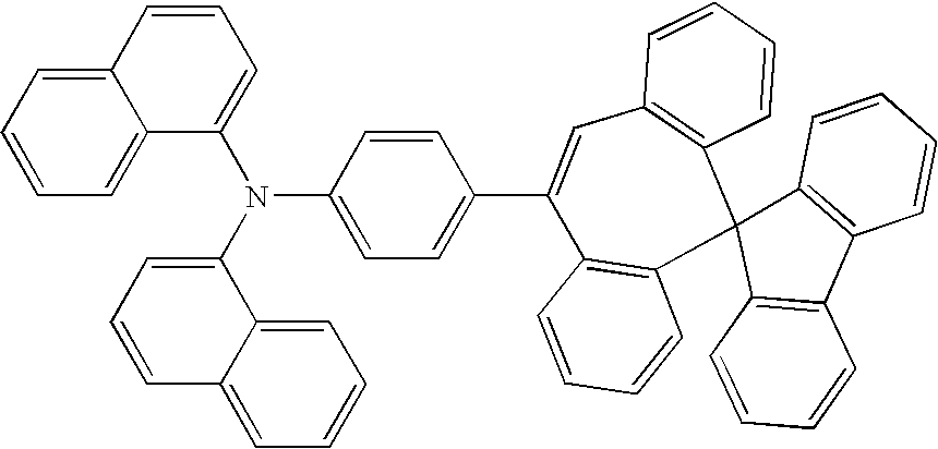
C12=CC=CC=C1C(N(C1=CC=CC3=CC=CC=C13)C1=CC=C(C3=CC4=C(C5(C6=C3C=CC=C6)C3=C(C6=C5C=CC=C6)C=CC=C3)C=CC=C4)C=C1)=CC=C2
